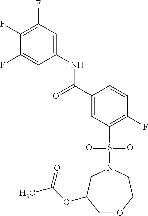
C1(F)=C(F)C=C(NC(C2=CC(S(N3CC(OC(C)=O)COCC3)(=O)=O)=C(F)C=C2)=O)C=C1F
